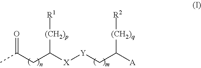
CC(CC([X][Y]CC([A])[(CH2)q][R2])[(CH2)p][R1])=O
